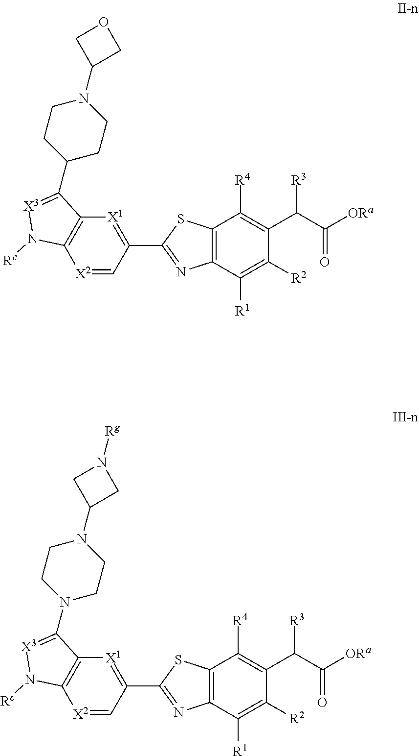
C12=C(C([R1])=C([R2])C(C(C(=O)[ORa])[R3])=C1[R4])N=C(C1=[X1]C3=C([X2]=C1)N([Rc])[X3]=C3C1CCN(C3COC3)CC1)S2.C12=C(C([R1])=C([R2])C(C(C(=O)[ORa])[R3])=C1[R4])N=C(C1=[X1]C3=C([X2]=C1)N([Rc])[X3]=C3N1CCN(C3CN([Rg])C3)CC1)S2
